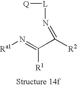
N(=C(C([R2])=N[L][Q])[R1])[Ra1]
